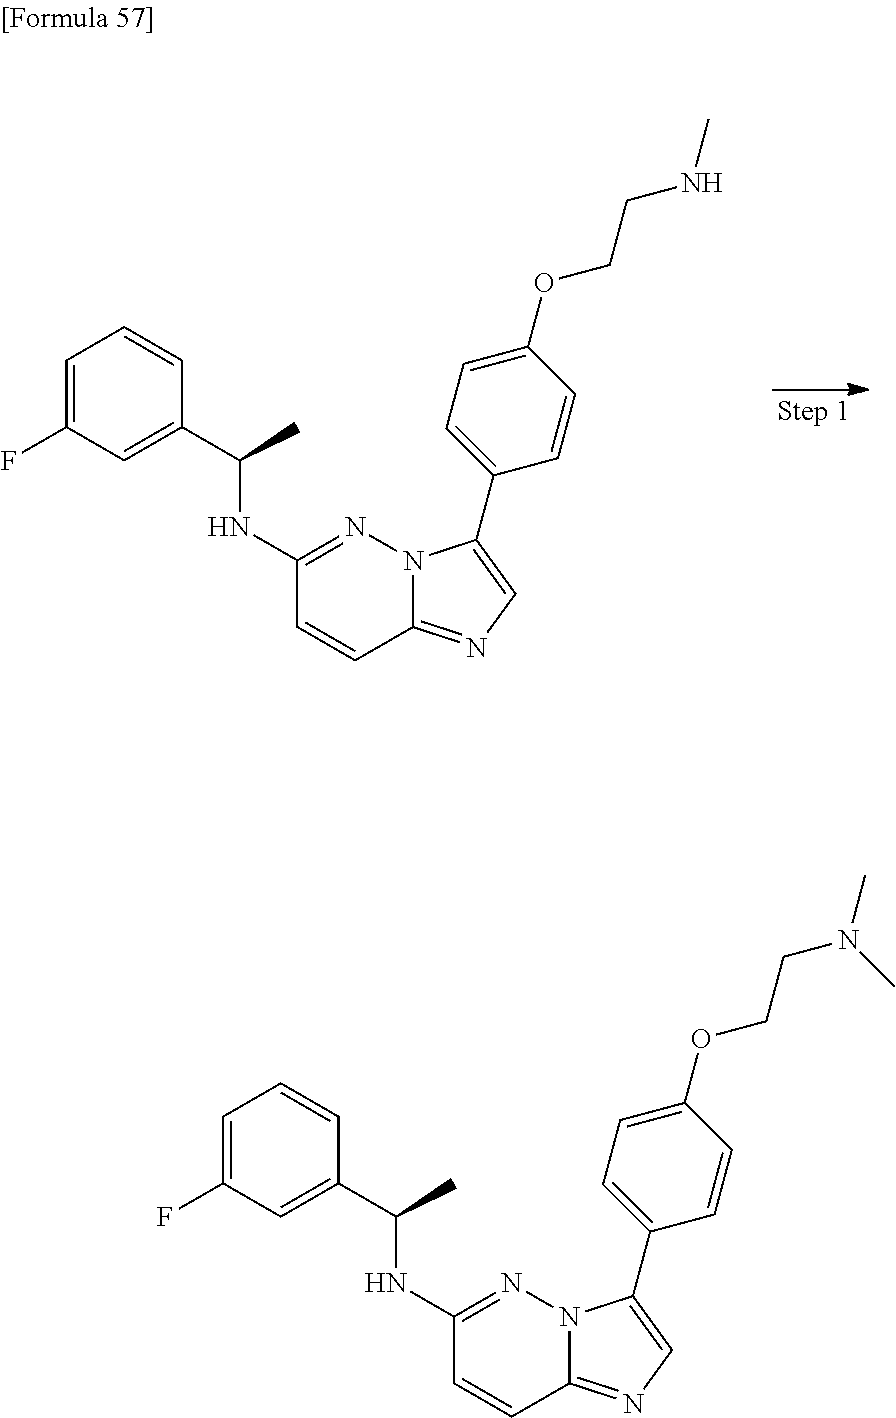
C1=C(F)C=C(C(NC2=NN3C(=NC=C3C3=CC=C(OCCNC)C=C3)C=C2)C)C=C1.C1=C(F)C=C(C(NC2=NN3C(=NC=C3C3=CC=C(OCCN(C)C)C=C3)C=C2)C)C=C1
